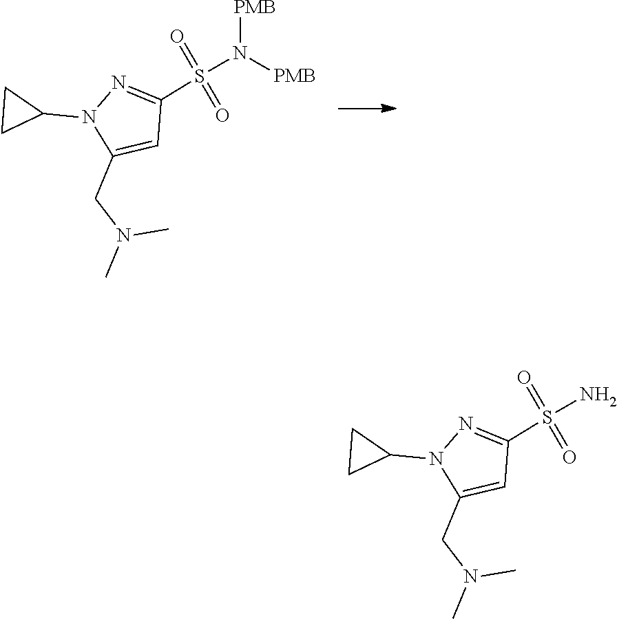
C1=C(CN(C)C)N(C2CC2)N=C1S(N([PMB])[PMB])(=O)=O.C1=C(CN(C)C)N(C2CC2)N=C1S(N)(=O)=O
